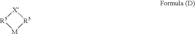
[M]1[R5][X][R5]1
